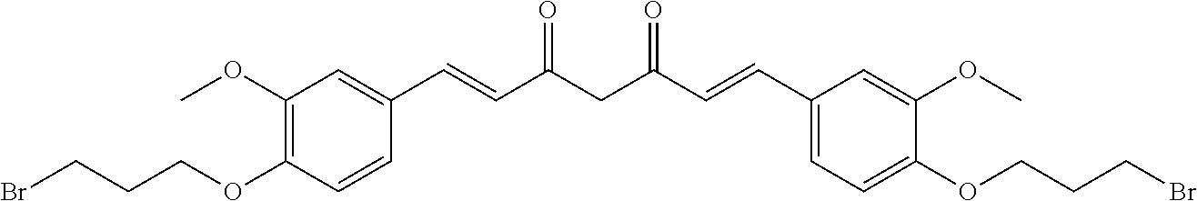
C1(OCCCBr)=C(OC)C=C(C=CC(CC(=O)C=CC2=CC=C(OCCCBr)C(OC)=C2)=O)C=C1
